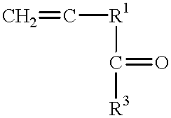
C=C[R1]C(=O)[R3]
